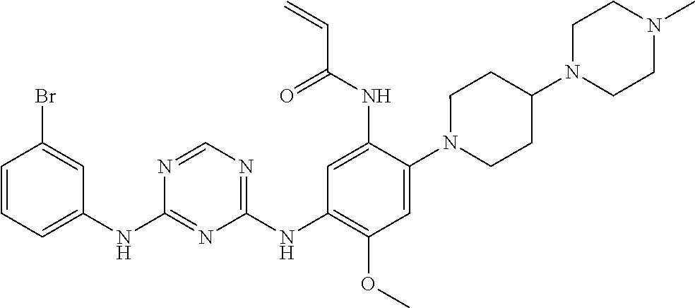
C1(NC2=CC=CC(Br)=C2)=NC(NC2=C(OC)C=C(N3CCC(N4CCN(C)CC4)CC3)C(NC(C=C)=O)=C2)=NC=N1
